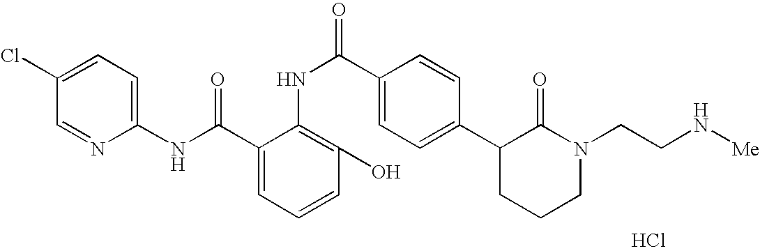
C1(Cl)=CC=C(NC(C2=CC=CC(O)=C2NC(=O)C2=CC=C(C3CCCN(CCN[Me])C3=O)C=C2)=O)N=C1.Cl
